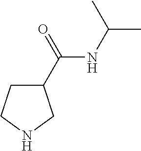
C1(C(=O)NC(C)C)CCNC1
